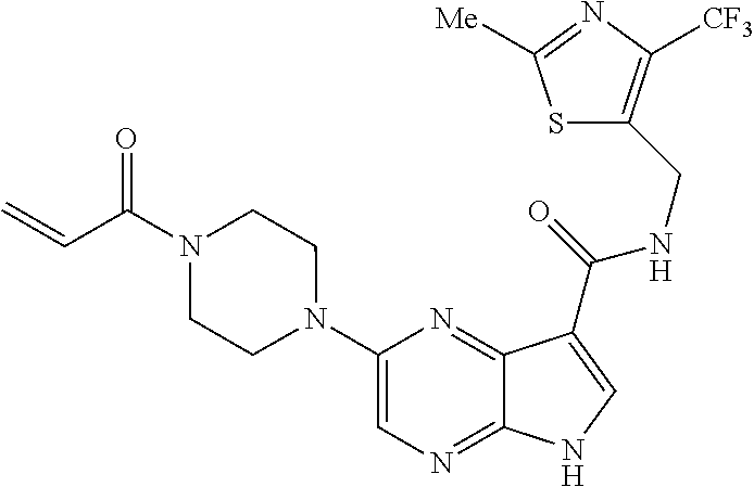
C1(N2CCN(C(C=C)=O)CC2)=CN=C2C(=N1)C(C(=O)NCC1=C([CF3])N=C([Me])S1)=CN2
